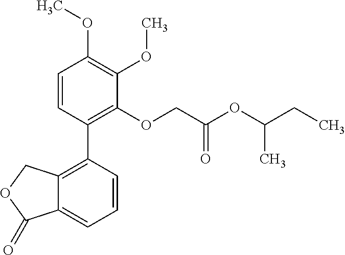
C12=C(C3=C(OCC(OC(CC)C)=O)C(OC)=C(OC)C=C3)C=CC=C1C(=O)OC2
